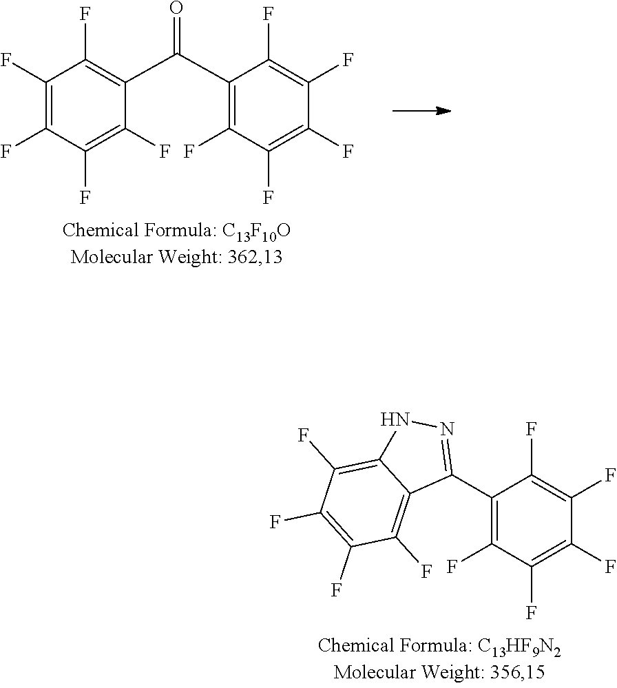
C1(C(C2=C(F)C(F)=C(F)C(F)=C2F)=O)=C(F)C(F)=C(F)C(F)=C1F.C1(C2=NNC3=C(F)C(F)=C(F)C(F)=C23)=C(F)C(F)=C(F)C(F)=C1F
